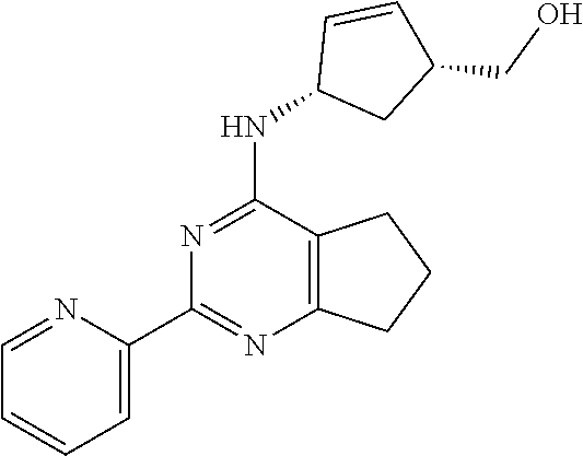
C1=C(C2=NC3=C(C(NC4CC(CO)C=C4)=N2)CCC3)N=CC=C1
